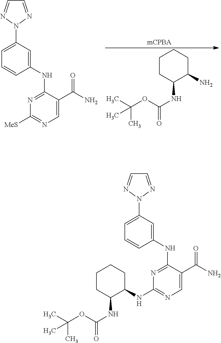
C1CC(NC(OC(C)(C)C)=O)C(N)CC1.C1=C(N2N=CC=N2)C=C(NC2=NC([MeS])=NC=C2C(N)=O)C=C1.C1=C(N2N=CC=N2)C=C(NC2=NC(NC3C(NC(OC(C)(C)C)=O)CCCC3)=NC=C2C(N)=O)C=C1
